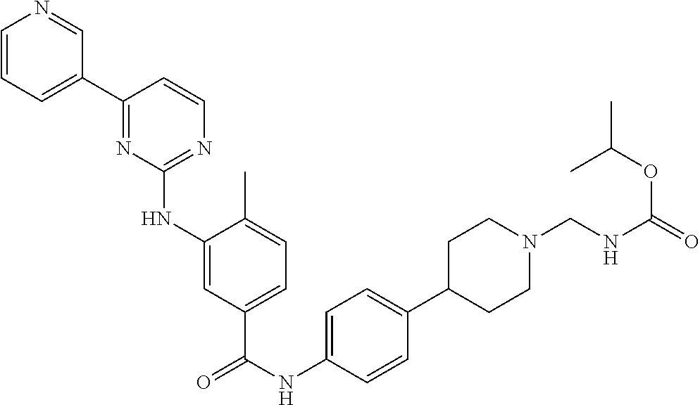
C1=CC=C(C2=NC(NC3=CC(C(NC4=CC=C(C5CCN(CNC(=O)OC(C)C)CC5)C=C4)=O)=CC=C3C)=NC=C2)C=N1
